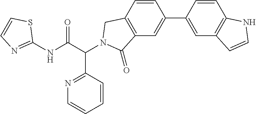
C1(NC(C(C2=NC=CC=C2)N2CC3=C(C=C(C4=CC5=C(C=C4)NC=C5)C=C3)C2=O)=O)=NC=CS1
